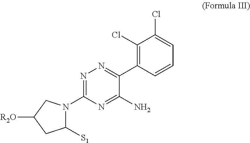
N1=C(N2C([S1])CC([R2O])C2)N=C(N)C(C2=C(Cl)C(Cl)=CC=C2)=N1
